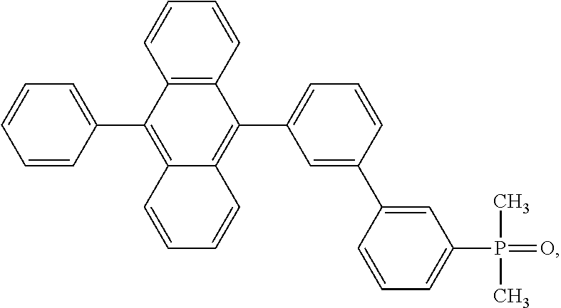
C1=CC=C(P(=O)(C)C)C=C1C1=CC(C2=C3C=CC=CC3=C(C3=CC=CC=C3)C3=C2C=CC=C3)=CC=C1
